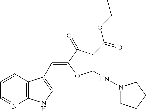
C1=CC2=C(N=C1)NC=C2C=C1C(=O)C(C(OCC)=O)=C(NN2CCCC2)O1
